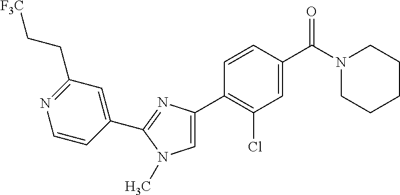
C1(C2=C(Cl)C=C(C(N3CCCCC3)=O)C=C2)=CN(C)C(C2=CC(CC[F3C])=NC=C2)=N1
